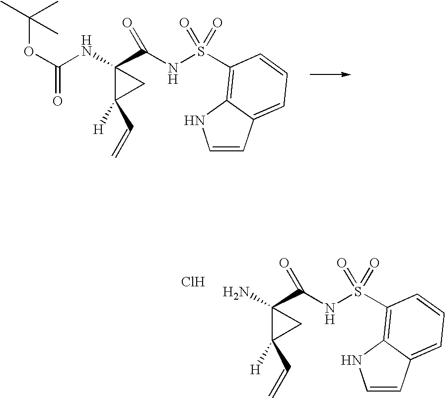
O(C(NC1(C(NS(=O)(=O)C2=C3C(=CC=C2)C=CN3)=O)C(C=C)([H])C1)=O)C(C)(C)C.NC1(C(NS(=O)(=O)C2=C3C(=CC=C2)C=CN3)=O)C(C=C)([H])C1.Cl
